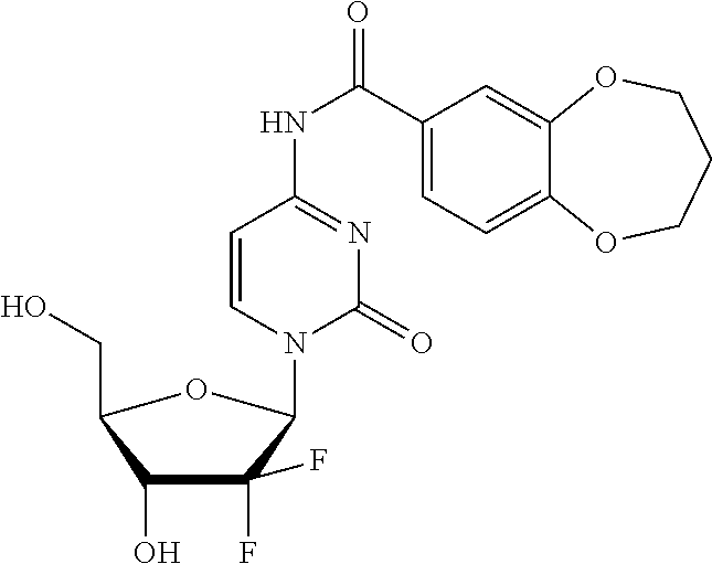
C1=CN(C2C(F)(F)C(O)C(CO)O2)C(=O)N=C1NC(C1=CC=C2C(=C1)OCCCO2)=O
